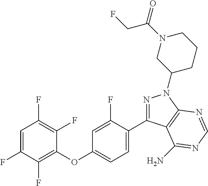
C1=C(F)C(F)=C(OC2=CC=C(C3=NN(C4CCCN(C(=O)CF)C4)C4=C3C(N)=NC=N4)C(F)=C2)C(F)=C1F
